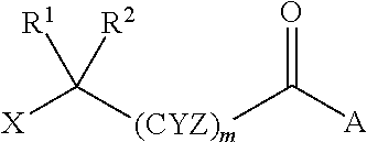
O=C([A])[(CYZ)m]C([X])([R1])[R2]
